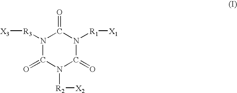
N1([R3][X3])C(=O)N([R2][X2])C(=O)N([R1][X1])C1=O
